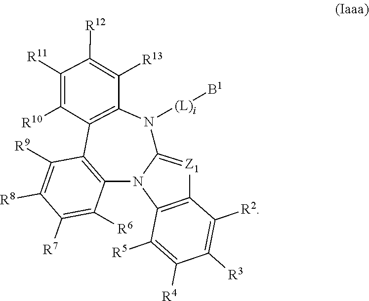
C12=[Z1]C3=C(N1C1=C(C([R9])=C([R8])C([R7])=C1[R6])C1=C(N2[(L)i][B1])C([R13])=C([R12])C([R11])=C1[R10])C([R5])=C([R4])C([R3])=C3[R2]
